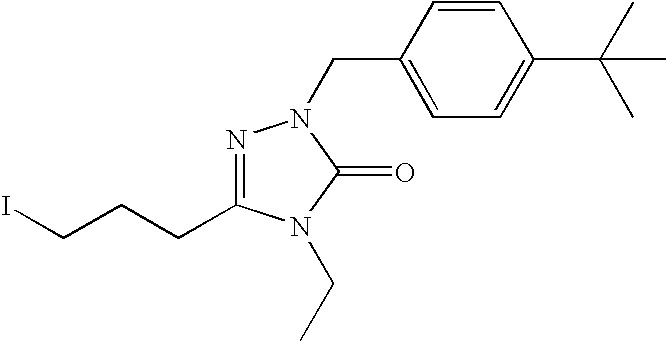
ICCCC1=NN(CC2=CC=C(C(C)(C)C)C=C2)C(=O)N1CC
